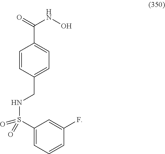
C(C1=CC=C(C(NO)=O)C=C1)NS(=O)(C1=CC=CC(F)=C1)=O
